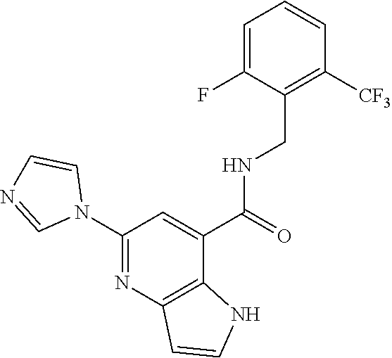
C1=C(F)C(CNC(C2=CC(N3C=CN=C3)=NC3=C2NC=C3)=O)=C([CF3])C=C1
